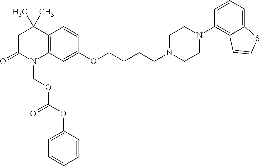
C12=C(C=CC(OCCCCN3CCN(C4=C5C(=CC=C4)SC=C5)CC3)=C1)C(C)(C)CC(=O)N2COC(=O)OC1=CC=CC=C1
